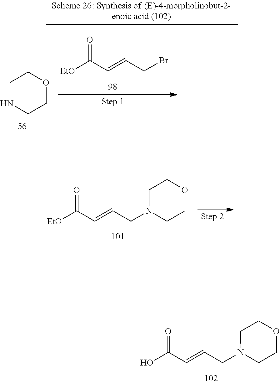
C1NCCOC1.[EtO]C(C=CCBr)=O.OC(C=CCN1CCOCC1)=O.[EtO]C(C=CCN1CCOCC1)=O
